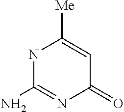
N1C(N)=NC(=O)C=C1[Me]
